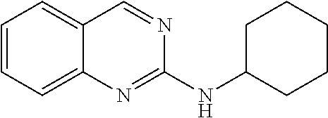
C1=CC=C2C(=C1)C=NC(NC1CCCCC1)=N2
